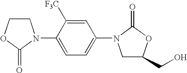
C1COC(=O)N1C1=CC=C(N2CC(CO)OC2=O)C=C1[F3C]
